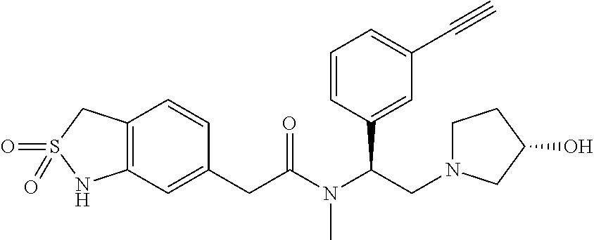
C12=C(C=C(CC(N(C(CN3CCC(O)C3)C3=CC(C#C)=CC=C3)C)=O)C=C1)NS(=O)(=O)C2
